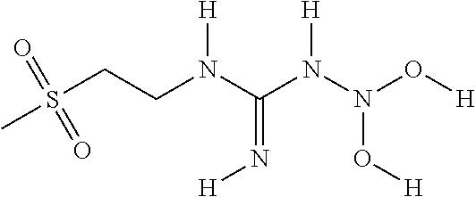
C(N(C(N(N(O[H])O[H])[H])=N[H])[H])CS(C)(=O)=O
